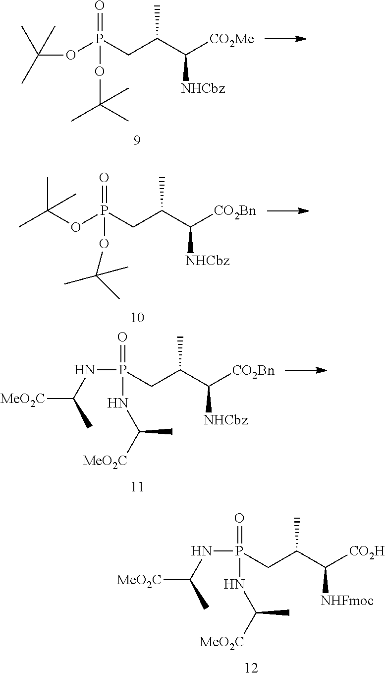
P(CC(C)C([NHCbz])[CO2Me])(OC(C)(C)C)(=O)OC(C)(C)C.P(CC(C)C([NHCbz])[CO2Bn])(OC(C)(C)C)(=O)OC(C)(C)C.P(CC(C)C([NHCbz])[CO2Bn])(=O)(NC(C)[MeO2C])NC(C)[MeO2C].P(CC(C)C([NHFmoc])[CO2H])(=O)(NC(C)[MeO2C])NC(C)[MeO2C]
